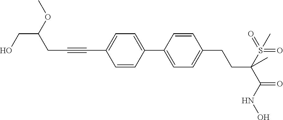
C1(C2=CC=C(C#CCC(CO)OC)C=C2)=CC=C(CCC(C(=O)NO)(S(=O)(=O)C)C)C=C1
